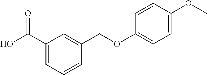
C1(C(O)=O)=CC=CC(COC2=CC=C(OC)C=C2)=C1
